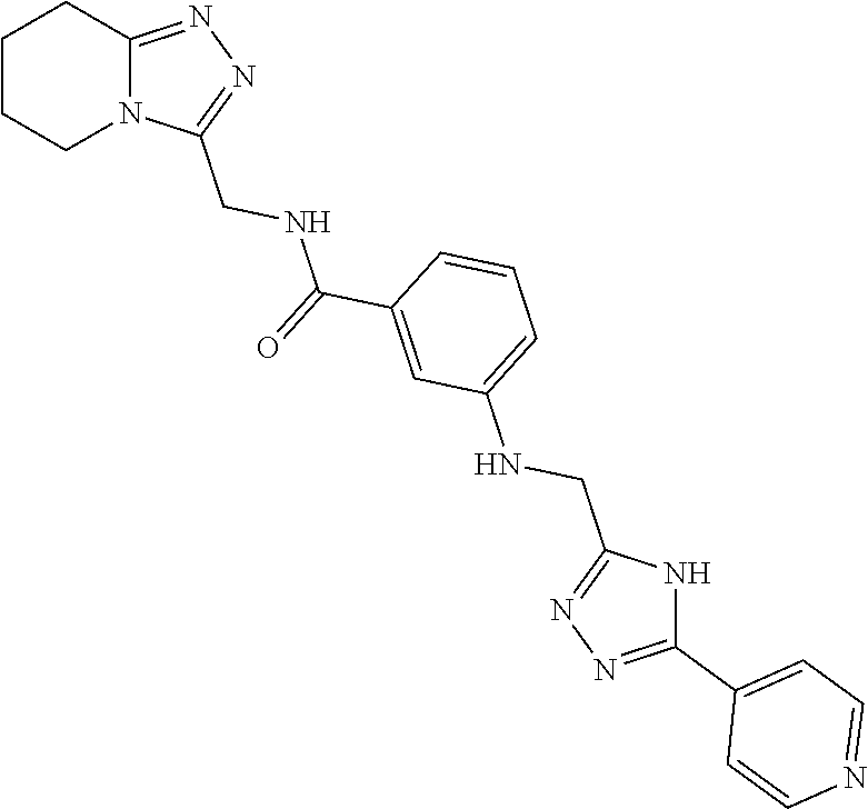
C1CCCN2C1=NN=C2CNC(C1=CC(NCC2=NN=C(C3=CC=NC=C3)N2)=CC=C1)=O
